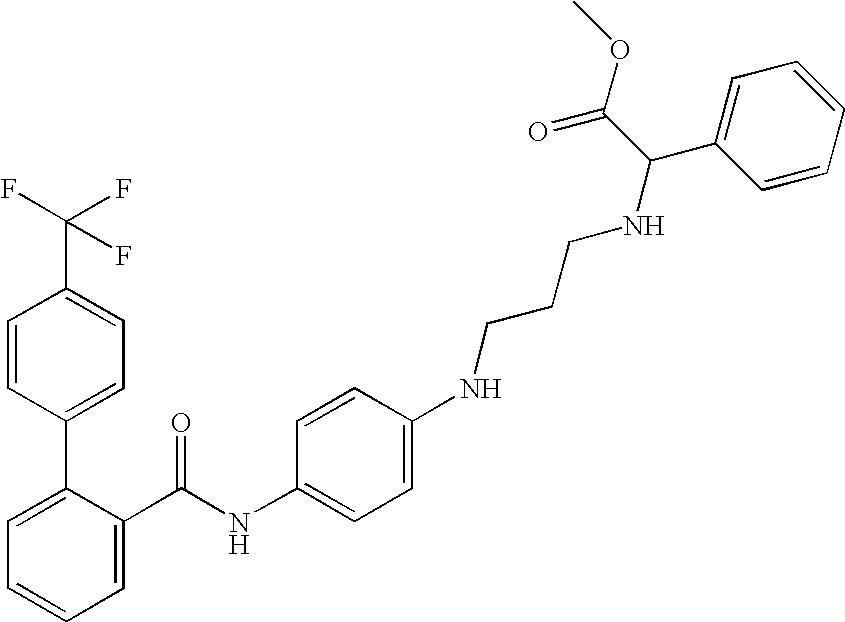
C1=C(C(NC2=CC=C(NCCCNC(C3=CC=CC=C3)C(OC)=O)C=C2)=O)C(C2=CC=C(C(F)(F)F)C=C2)=CC=C1
